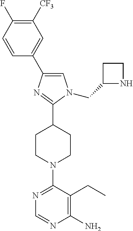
C1=C(C2=CN(CC3NCC3)C(C3CCN(C4=NC=NC(N)=C4CC)CC3)=N2)C=CC(F)=C1[CF3]
